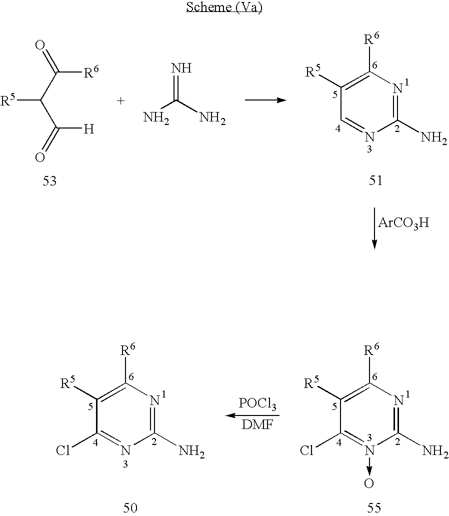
C([H])(C(C([R6])=O)[R5])=O.C1(N)=NC([R6])=C([R5])C=N1.[ArCO3H].NC(N)=N.C1(N)=NC([R6])=C([R5])C(Cl)=N1->O.[POCl3].C1(N)=NC([R6])=C([R5])C(Cl)=N1
